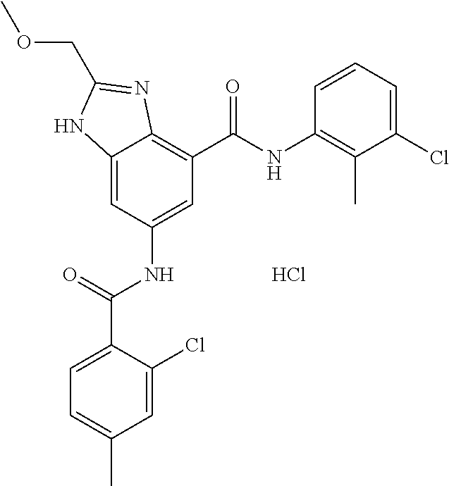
C12=CC(NC(C3=CC=C(C)C=C3Cl)=O)=CC(C(NC3=C(C)C(Cl)=CC=C3)=O)=C1N=C(COC)N2.Cl
